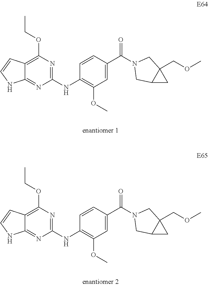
C1(NC2=C(OC)C=C(C(=O)N3CC4(COC)C(C4)C3)C=C2)=NC(OCC)=C2C(=N1)NC=C2.C1(NC2=C(OC)C=C(C(=O)N3CC4(COC)C(C4)C3)C=C2)=NC(OCC)=C2C(=N1)NC=C2
